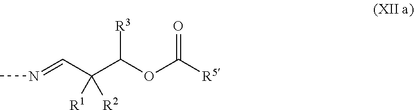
CN=CC([R1])([R2])C(OC([R5])=O)[R3]
